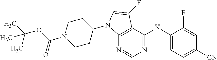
N1=CN=C(NC2=CC=C([CN])C=C2F)C2=C1N(C1CCN(C(OC(C)(C)C)=O)CC1)C=C2F
